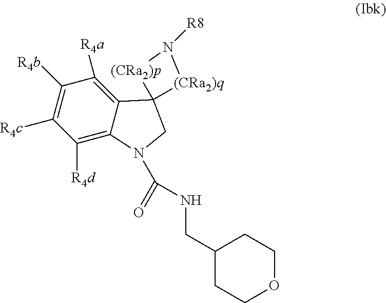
C1([R4d])=C2C(=C([R4a])C([R4b])=C1[R4c])C1(CN2C(=O)NCC2CCOCC2)[(CRa2)q]N([R8])[(CRa2)p]1
